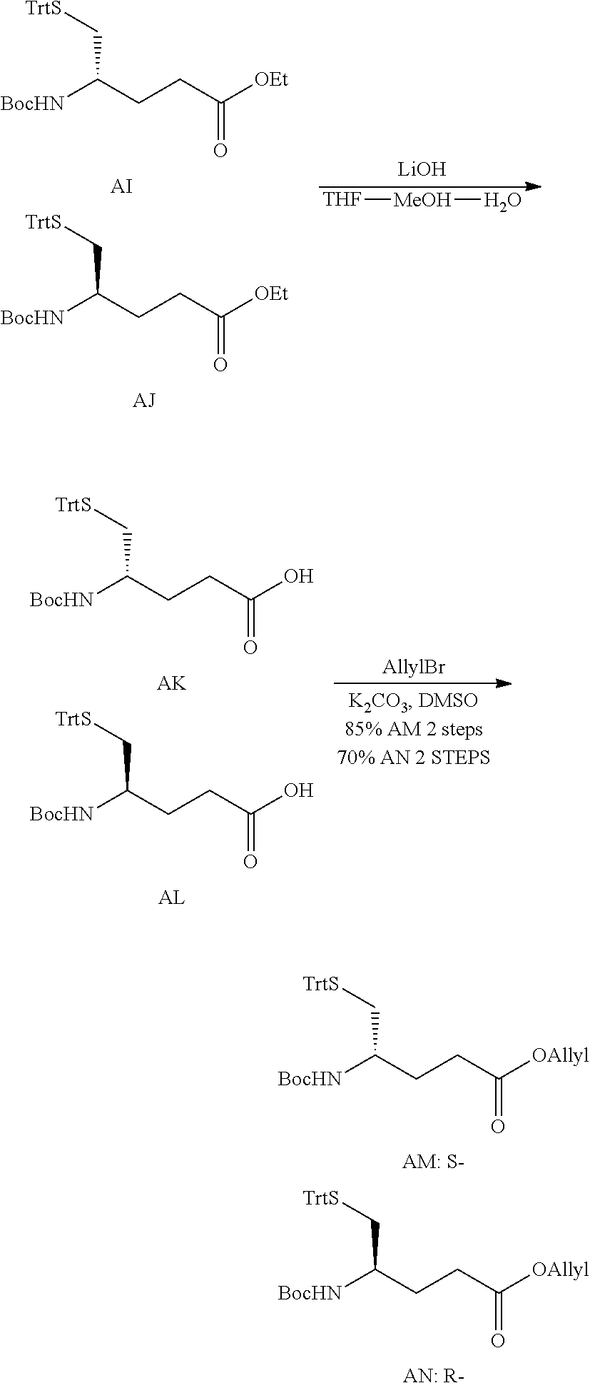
[BocHN]C(CCC([OEt])=O)C[TrtS].[BocHN]C(CCC([OEt])=O)C[TrtS].[AJ].[LiOH].[THF][MeOH]O.[AI].[BocHN]C(CCC(O)=O)C[TrtS].[BocHN]C(CCC(O)=O)C[TrtS].[AL].[AK].[AllylBr].[BocHN]C(CCC([OAllyl])=O)C[TrtS].[BocHN]C(CCC([OAllyl])=O)C[TrtS].[AN: R-].[AM: S-]
